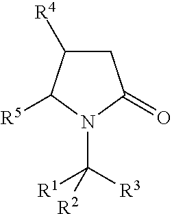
C1C([R4])C([R5])N(C([R3])([R1])[R2])C1=O
